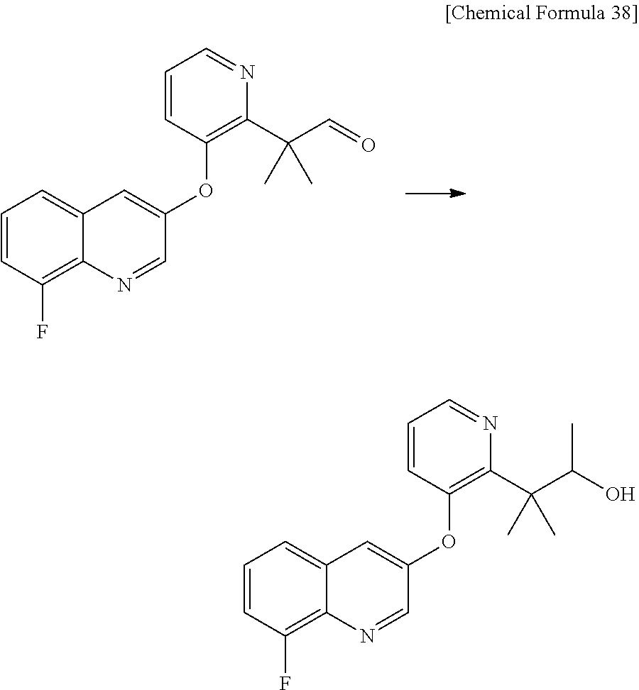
C1=CC(F)=C2C(=C1)C=C(OC1=C(C(C=O)(C)C)N=CC=C1)C=N2.C1=CC(F)=C2C(=C1)C=C(OC1=C(C(C(O)C)(C)C)N=CC=C1)C=N2
